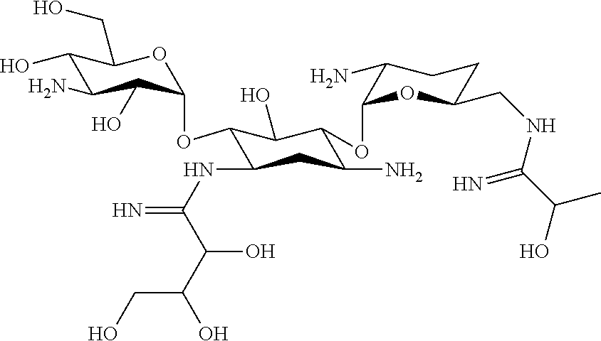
C1(O)C(N)C(O)C(OC2C(NC(=N)C(C(O)CO)O)CC(N)C(OC3OC(CNC(C(O)C)=N)CCC3N)C2O)OC1CO
